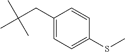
CC(CC1=CC=C(SC)C=C1)(C)C
